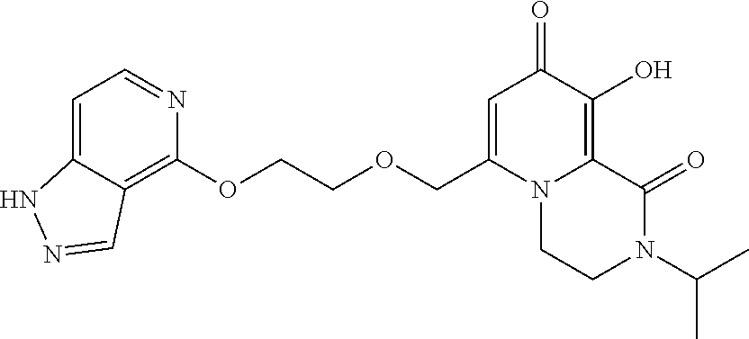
C1(OCCOCC2=CC(=O)C(O)=C3N2CCN(C(C)C)C3=O)=C2C(=CC=N1)NN=C2
